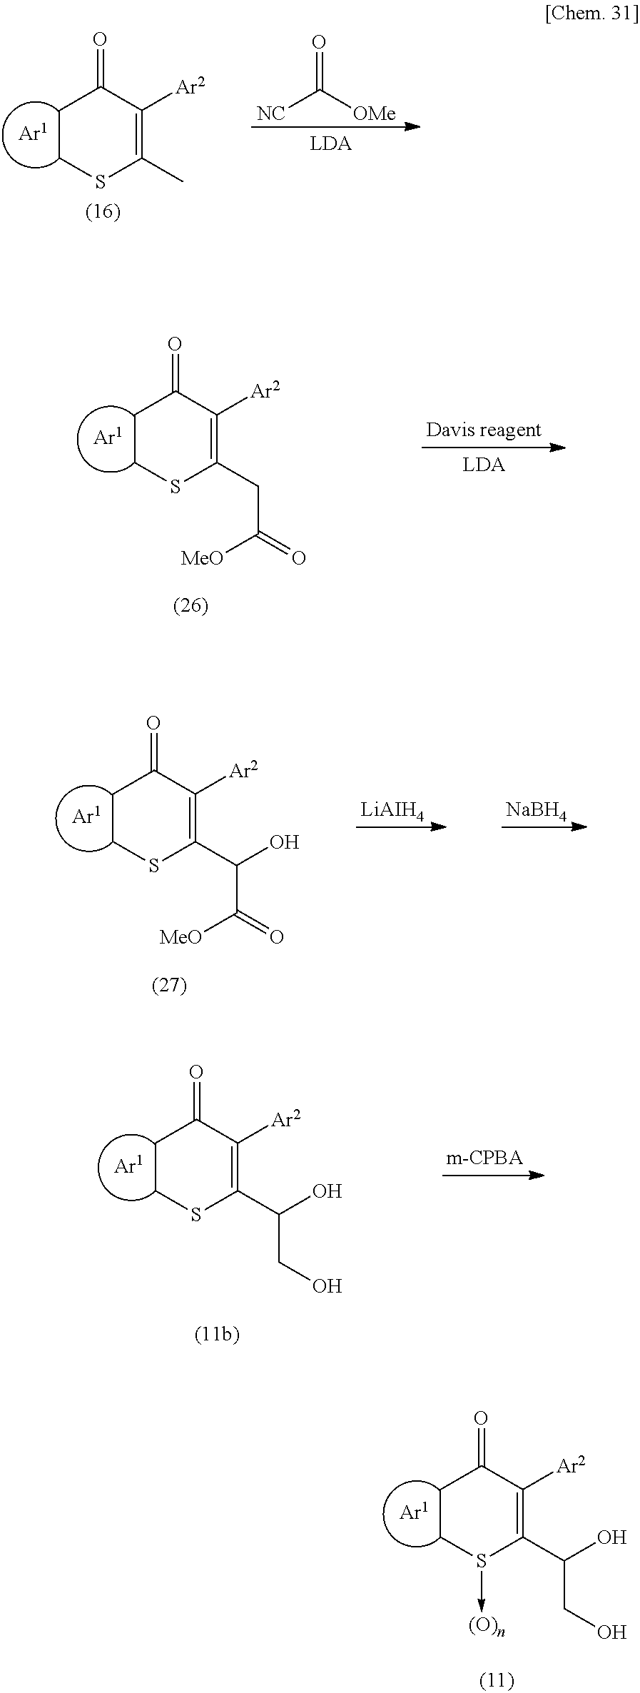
C1CS(->[(O)n])C(C(CO)O)=C([Ar2])C1=O.C1CSC(CC(=O)[MeO])=C([Ar2])C1=O.[LiAIH4].[NaBH4].C1CSC(C(C(=O)[MeO])O)=C([Ar2])C1=O.C1CSC(C(CO)O)=C([Ar2])C1=O.C1CSC(C)=C([Ar2])C1=O.[NC]C([OMe])=O
